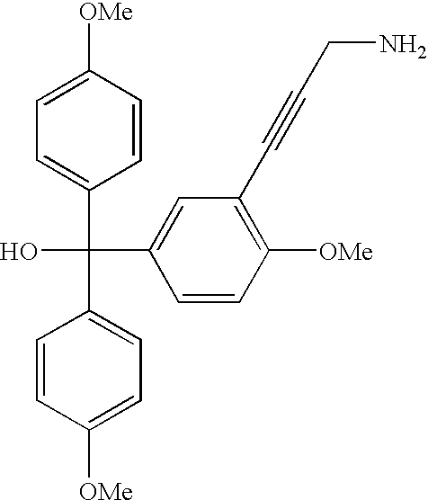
C1=CC([OMe])=CC=C1C(C1=CC=C([OMe])C=C1)(C1=CC(C#CCN)=C([OMe])C=C1)O
